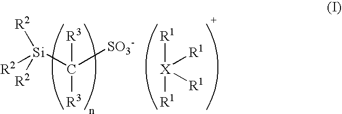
[X]([R1])([R1])([R1])[R1].[Si](C([SO3-])([R3])[R3])([R2])([R2])[R2]
